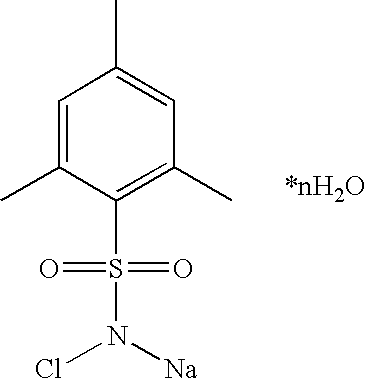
C1=C(C)C(S(N([Na])Cl)(=O)=O)=C(C)C=C1C
